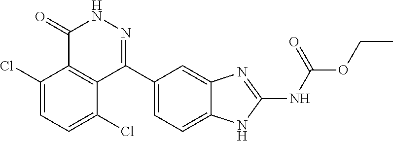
O(CC)C(=O)NC1=NC2=CC(C3=NNC(=O)C4=C3C(Cl)=CC=C4Cl)=CC=C2N1
